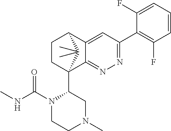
C1(F)=CC=CC(F)=C1C1=NN=C2C(=C1)C1CCC2(C2N(C(NC)=O)CCN(C)C2)C1(C)C
